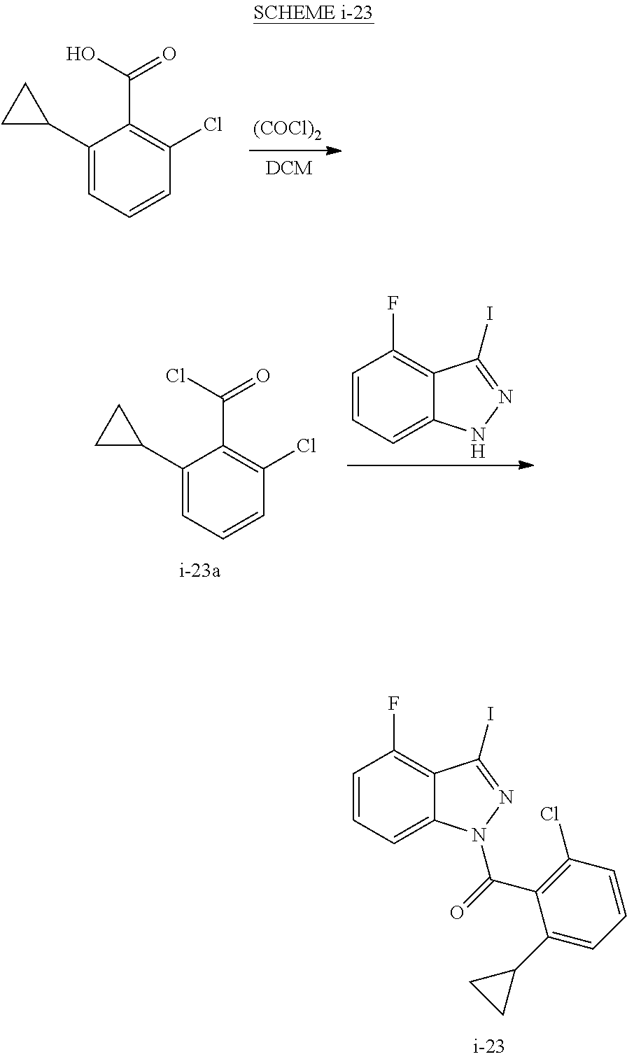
C1=CC=C2C(=C1F)C(I)=NN2.C1(C2CC2)=CC=CC(Cl)=C1C(Cl)=O.C1=CC=C2C(=C1F)C(I)=NN2C(=O)C1=C(Cl)C=CC=C1C1CC1.C1(C2CC2)=CC=CC(Cl)=C1C(O)=O.[(COCl)2]
